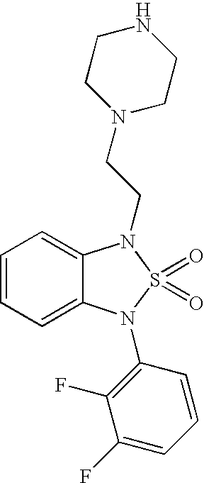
C1=CC=C2C(=C1)N(CCN1CCNCC1)S(=O)(=O)N2C1=C(F)C(F)=CC=C1
